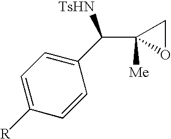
C1=C([R])C=CC(C(C2([Me])OC2)[TsHN])=C1
